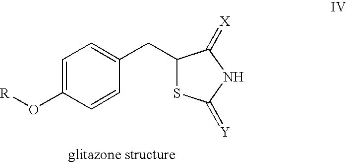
C1=C(O[R])C=CC(CC2SC(=[Y])NC2=[X])=C1
